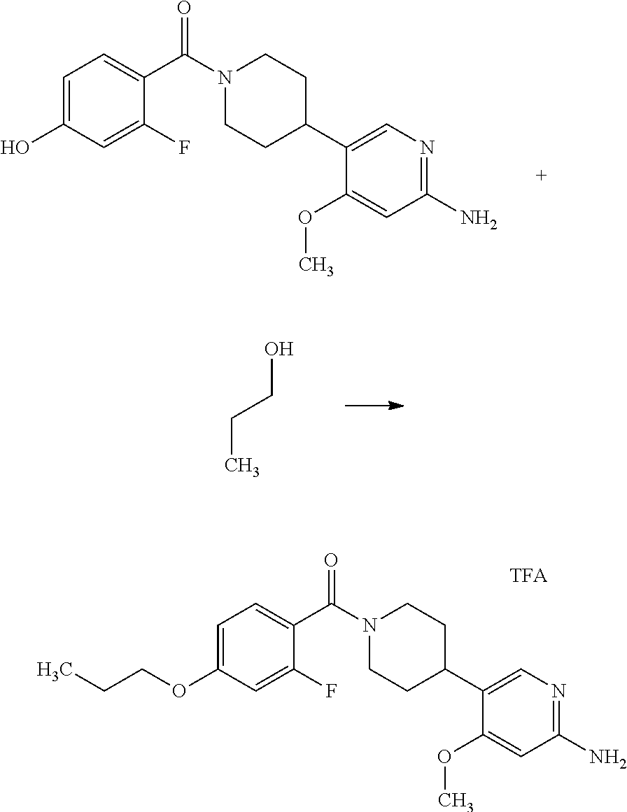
COC1=CC(N)=NC=C1C1CCN(C(C2=CC=C(O)C=C2F)=O)CC1.OCCC.COC1=CC(N)=NC=C1C1CCN(C(C2=CC=C(OCCC)C=C2F)=O)CC1
